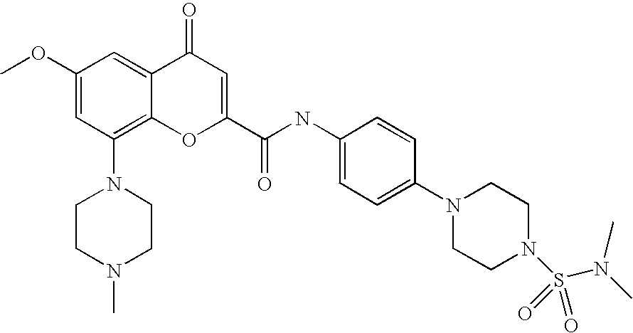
N1(C2=C3C(=CC(OC)=C2)C(=O)C=C(C(NC2=CC=C(N4CCN(S(N(C)C)(=O)=O)CC4)C=C2)=O)O3)CCN(C)CC1
